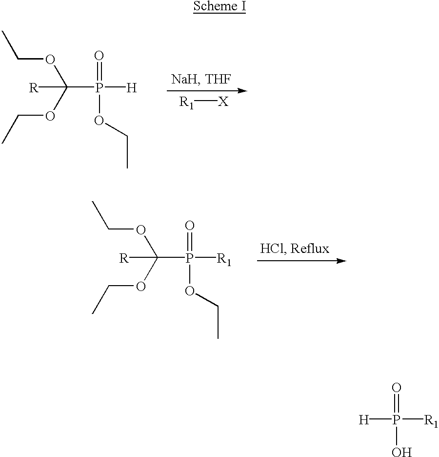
[H]P([R1])(=O)O.C(P([H])(=O)OCC)(OCC)(OCC)[R].[R1][X].C(P([R1])(=O)OCC)(OCC)(OCC)[R]
